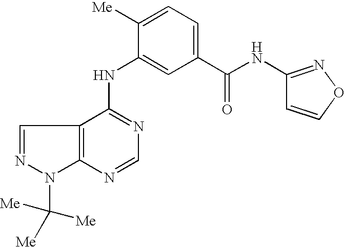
C12=C(C(NC3=CC(C(NC4=NOC=C4)=O)=CC=C3[Me])=NC=N1)C=NN2C([Me])([Me])[Me]
